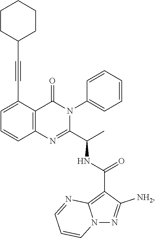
C1=C(C#CC2CCCCC2)C2=C(C=C1)N=C(C(C)NC(C1=C3N(N=C1[NH2])C=CC=N3)=O)N(C1=CC=CC=C1)C2=O
